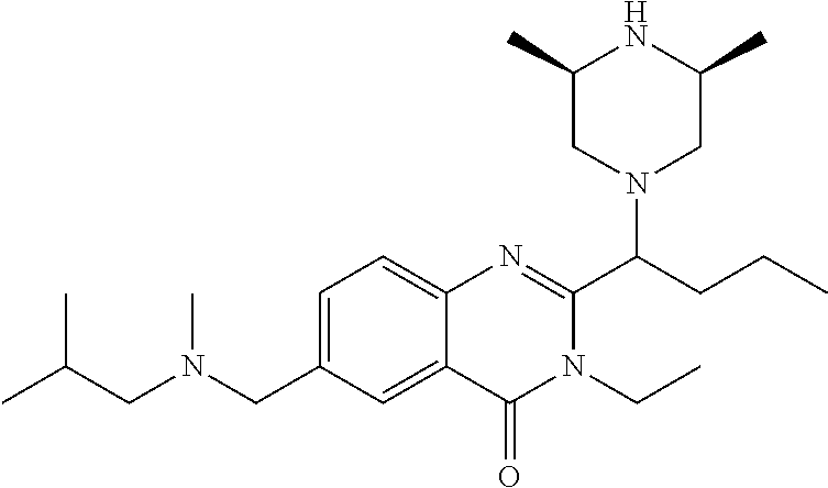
C1=C(CN(CC(C)C)C)C=C2C(=C1)N=C(C(CCC)N1CC(C)NC(C)C1)N(CC)C2=O
